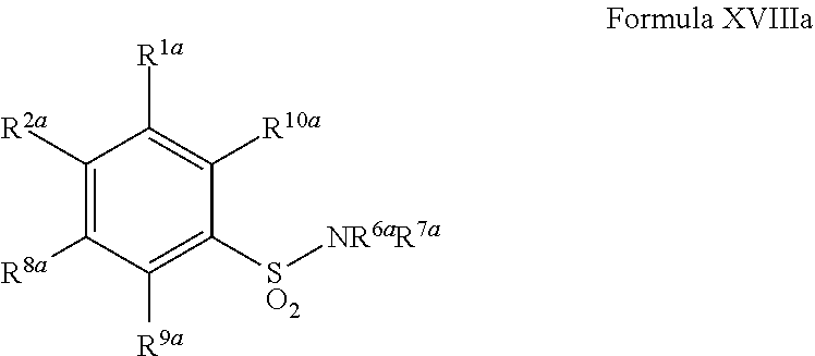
C1([R2a])=C([R8a])C([R9a])=C([SO2][NR6aR7a])C([R10a])=C1[R1a]
